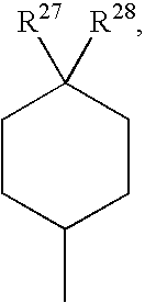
C1CC(C)CCC1([R27])[R28]
